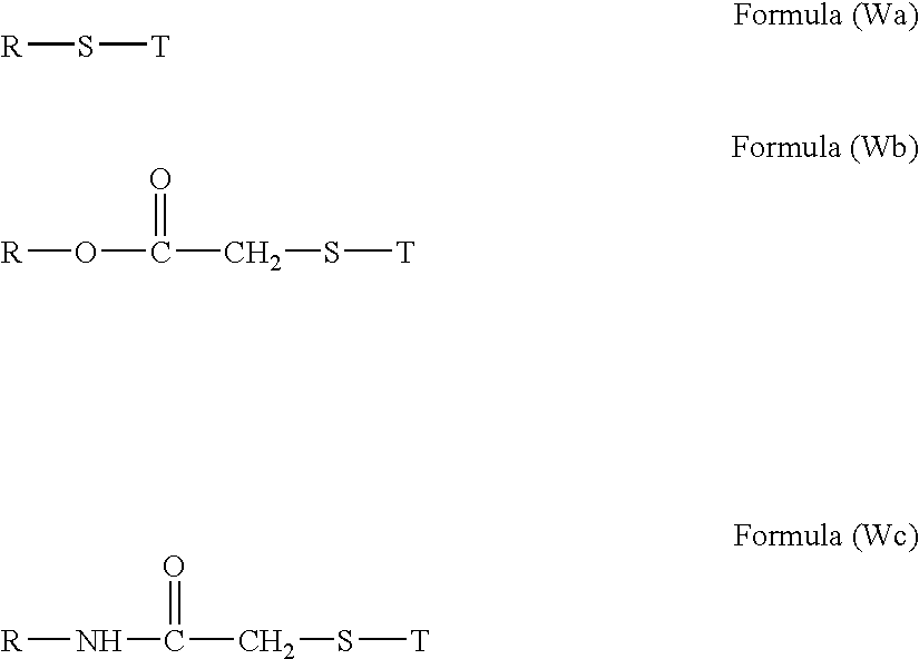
[R]S[T].[R]OC(CS[T])=O.[R]NC(CS[T])=O
